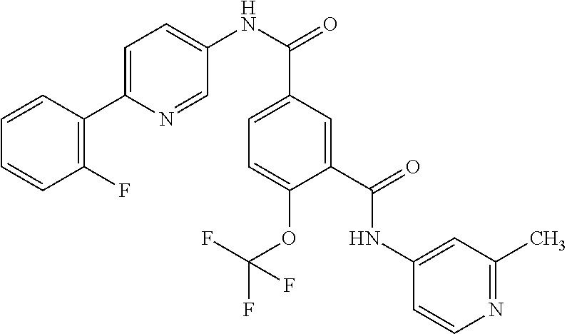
C1=CC=CC(F)=C1C1=CC=C(NC(C2=CC=C(OC(F)(F)F)C(C(=O)NC3=CC(C)=NC=C3)=C2)=O)C=N1
